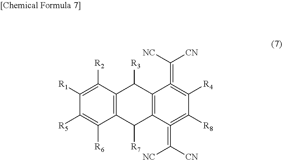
C1([R2])=C([R1])C([R5])=C([R6])C2=C1C([R3])C1=C(C2[R7])C(=C([CN])[NC])=C([R8])C([R4])=C1=C([NC])[CN]
